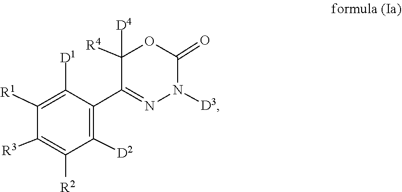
[D3]N1C(=O)OC([R4])([D4])C(C2=C([D2])C([R2])=C([R3])C([R1])=C2[D1])=N1
